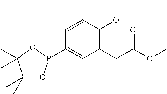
C1=CC(OC)=C(CC(OC)=O)C=C1B1OC(C)(C)C(C)(C)O1
